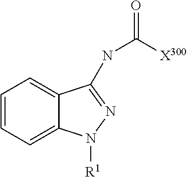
C1=CC=C2C(=C1)C(NC([X300])=O)=NN2[R1]
